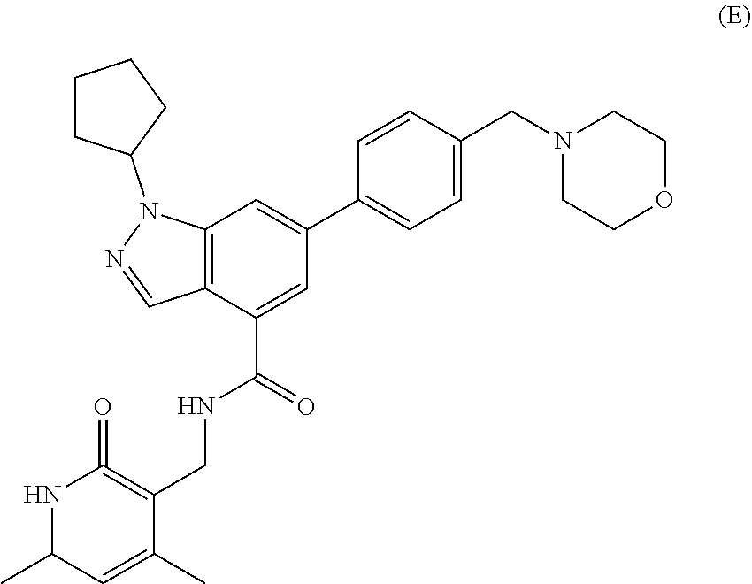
C12=C(C(C(=O)NCC3=C(=O)NC(C)C=C3C)=CC(C3=CC=C(CN4CCOCC4)C=C3)=C1)C=NN2C1CCCC1
